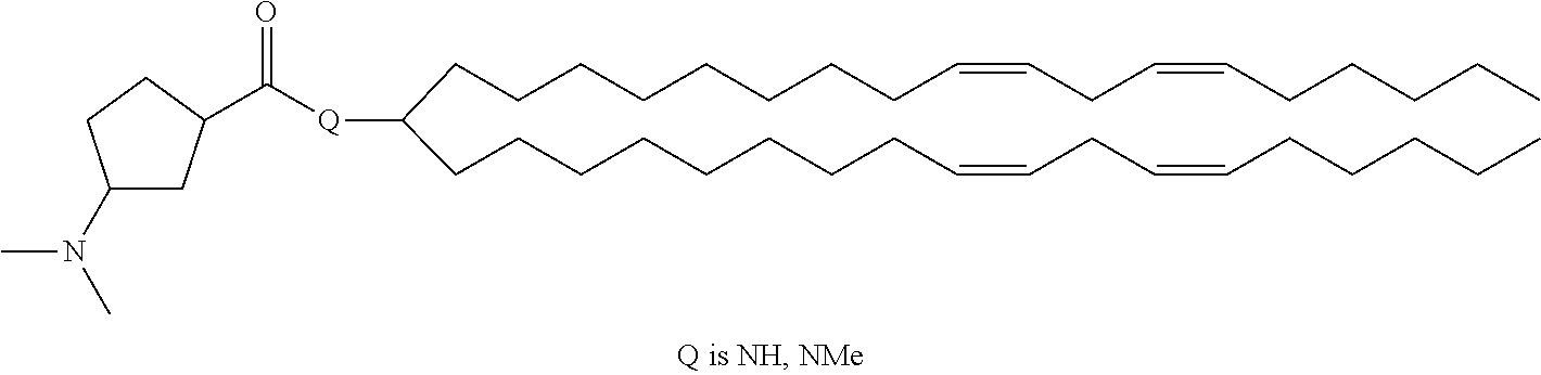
CCCCCC=CCC=CCCCCCCCCC(CCCCCCCCC=CCC=CCCCCC)[Q]C(=O)C1CC(N(C)C)CC1
